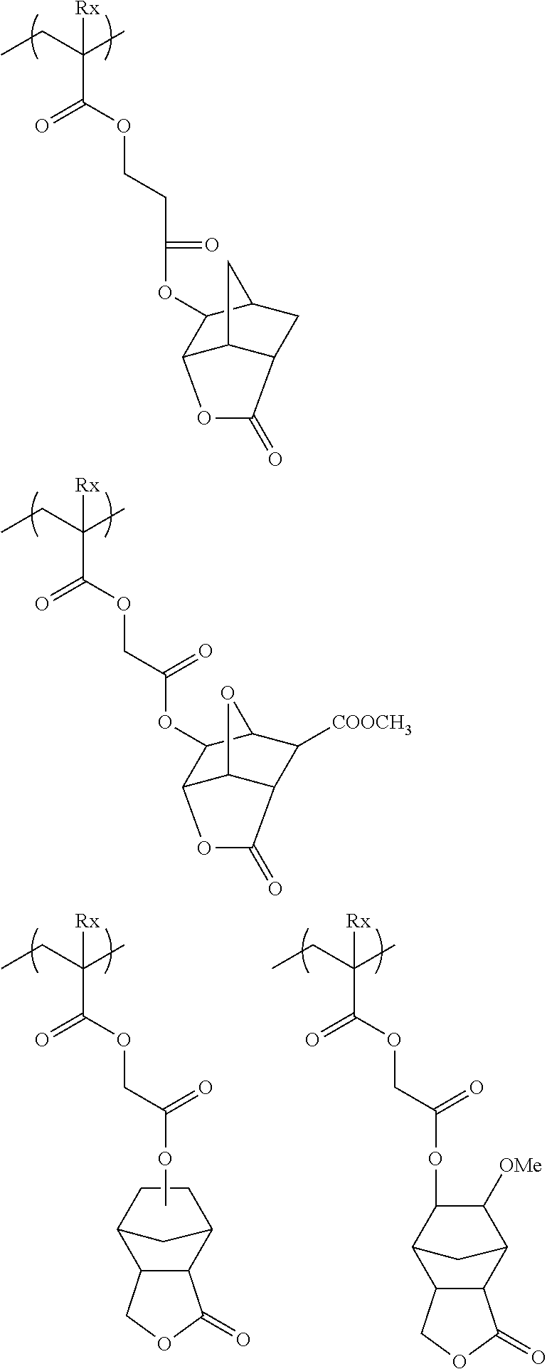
C(OC(C(CC)(C)[Rx])=O)CC(OC1C2OC(=O)C3CC1CC23)=O.C(OC(C(CC)(C)[Rx])=O)C(OC1C2OC(=O)C3C([COOCH3])C1OC23)=O.C(OC(C(CC)(C)[Rx])=O)C(OC)=O.C12C(C3CCC1C3)C(=O)OC2.C12C(C3C([OMe])C(OC(COC(C(CC)(C)[Rx])=O)=O)C1C3)C(=O)OC2
